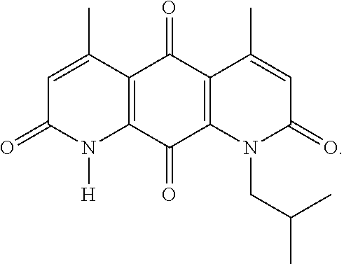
C12=C(C(=O)C3=C(C1=O)C(C)=CC(=O)N3CC(C)C)N([H])C(=O)C=C2C
